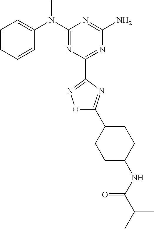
C1=CC=CC(N(C2=NC(C3=NOC(C4CCC(NC(C(C)C)=O)CC4)=N3)=NC(N)=N2)C)=C1
